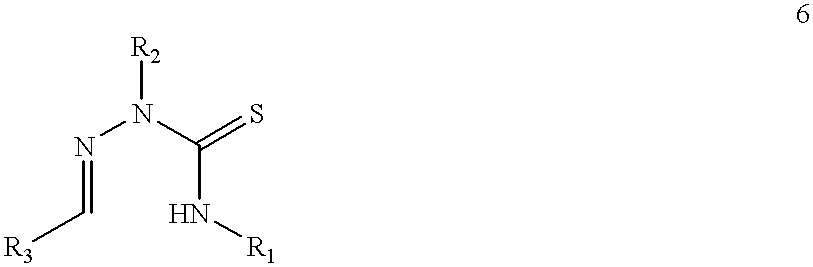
N(N(C(N[R1])=S)[R2])=C[R3]
